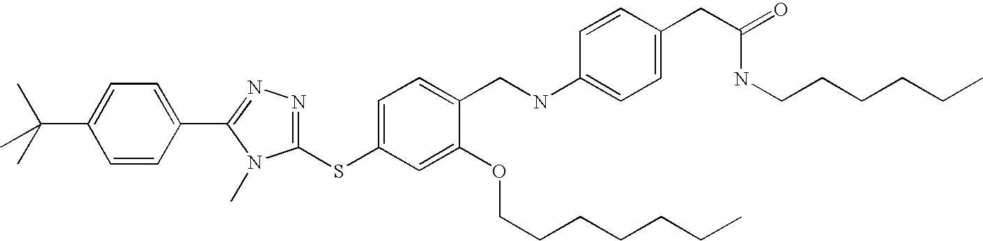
C1=CC(C2=NN=C(SC3=CC=C(CNC4=CC=C(CC(NCCCCCC)=O)C=C4)C(OCCCCCCC)=C3)N2C)=CC=C1C(C)(C)C
